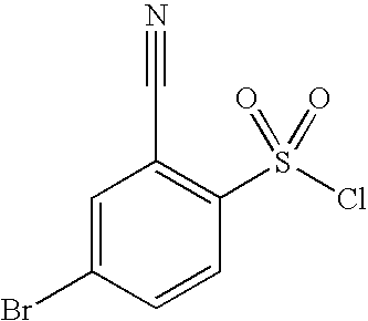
C1=C(Br)C=CC(S(Cl)(=O)=O)=C1C#N
